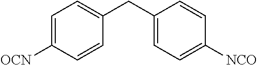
C1=C([OCN])C=CC(CC2=CC=C([NCO])C=C2)=C1
